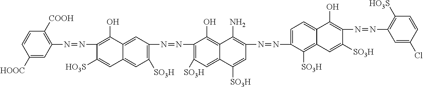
C1([HOOC])=CC(N=NC2=C(O)C3=CC(N=NC4=C([SO3H])C=C5C(=C4O)C(N)=C(N=NC4=CC=C6C(=C4[SO3H])C=C([SO3H])C(N=NC4=C([HO3S])C=CC(Cl)=C4)=C6O)C=C5[SO3H])=C([SO3H])C=C3C=C2[HO3S])=C([COOH])C=C1
